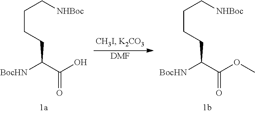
[NHBoc]CCCCC(C(O)=O)[BocHN].[DMF].[NHBoc]CCCCC(C(OC)=O)[BocHN]
